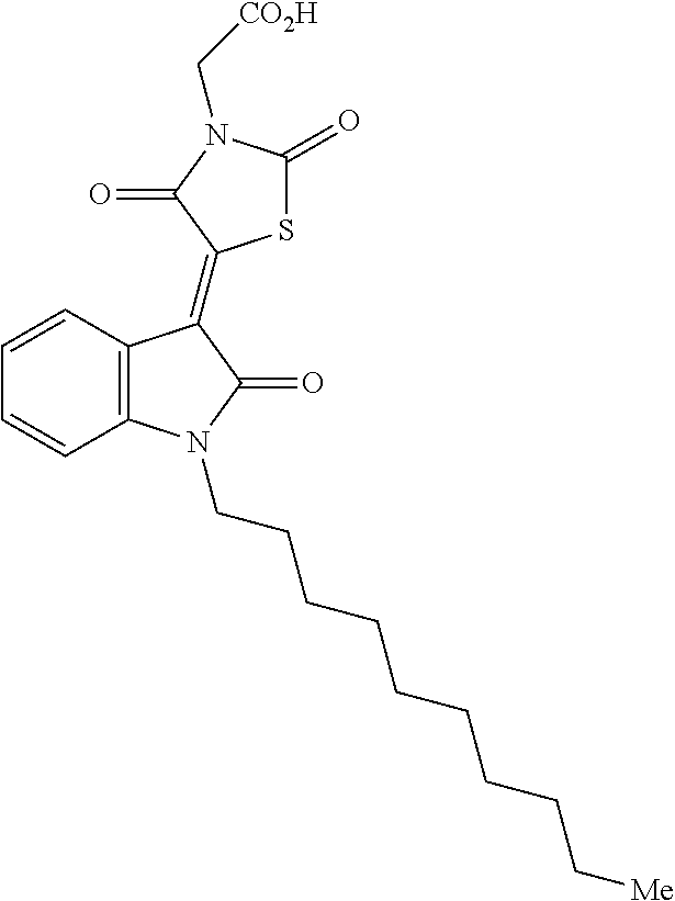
C12=C(C=CC=C1)C(=C1SC(=O)N(C[CO2H])C1=O)C(=O)N2CCCCCCCCC[Me]
